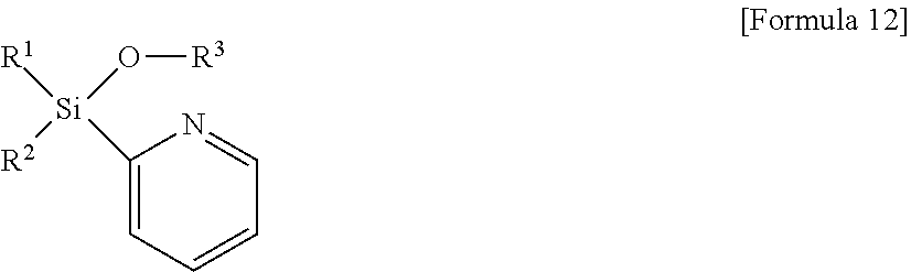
[R2][Si](O[R3])([R1])C1=CC=CC=N1
